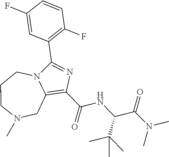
C1(C(NC(C(C)(C)C)C(=O)N(C)C)=O)=C2CN(C)CCCN2C(C2=C(F)C=CC(F)=C2)=N1
